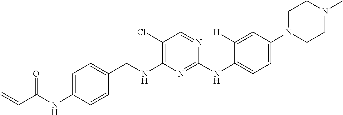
C1(NC(=O)C=C)=CC=C(CNC2=C(Cl)C=NC(NC3=CC=C(N4CCN(C)CC4)C=C3[H])=N2)C=C1
